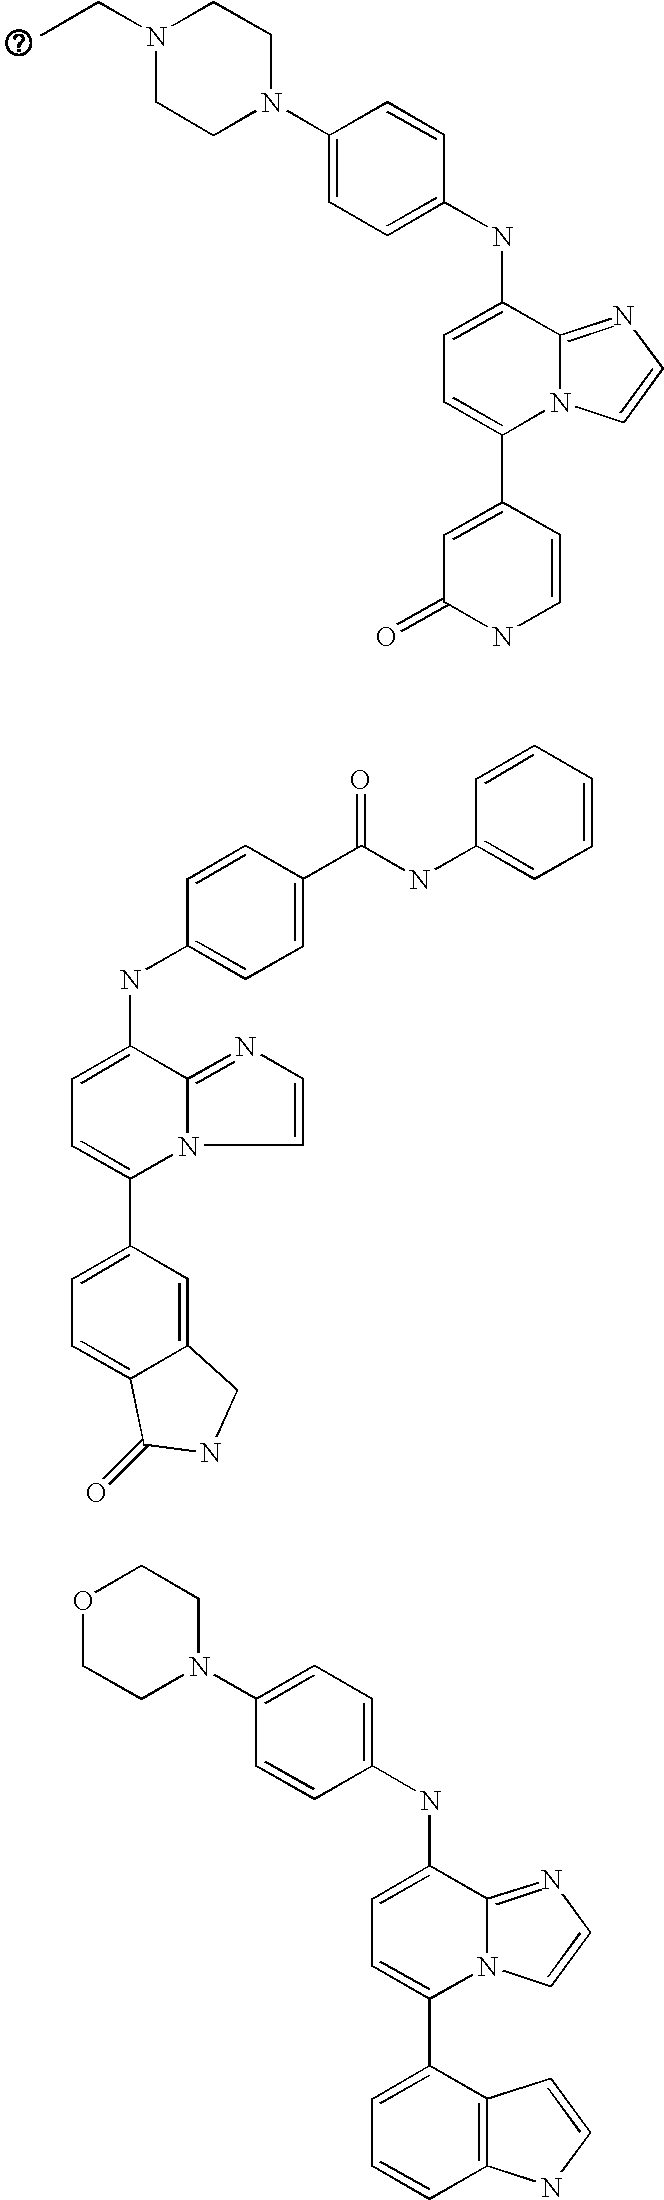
C1=C(NC2=CC=C(N3CCN(CC)CC3)C=C2)C2=NC=CN2C(C2=CC(=O)NC=C2)=C1.C1=C(NC2=CC=C(C(NC3=CC=CC=C3)=O)C=C2)C2=NC=CN2C(C2=CC=C3C(=C2)CNC3=O)=C1.C1=C(NC2=CC=C(N3CCOCC3)C=C2)C2=NC=CN2C(C2=CC=CC3=C2C=CN3)=C1
